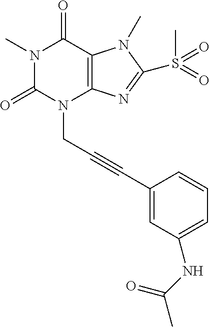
N1(C)C(=O)N(CC#CC2=CC(NC(C)=O)=CC=C2)C2=C(C1=O)N(C)C(S(C)(=O)=O)=N2
